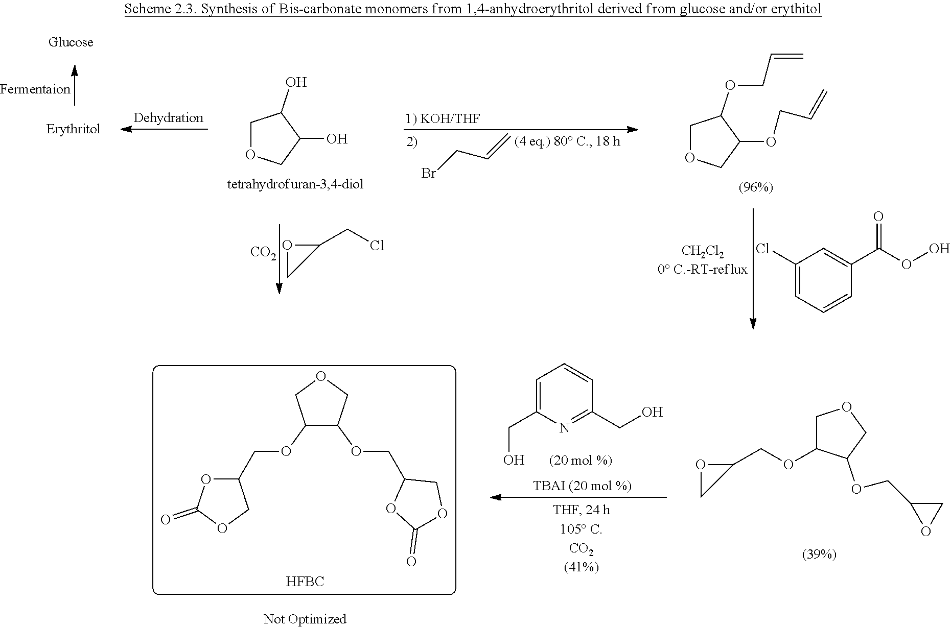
BrCC=C.C1OCC(O)C1O.O1C(CCl)C1.[CO2].C1OCC(OCC=C)C1OCC=C.C1(Cl)=CC=CC(C(OO)=O)=C1.C1=C(CO)N=C(CO)C=C1.C1(OCC2OC(=O)OC2)C(OCC2OC(=O)OC2)COC1.[HFBC].O1C(COC2COCC2OCC2OC2)C1
